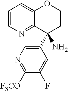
C1=CN=C2C(=C1)OCCC2(C1=CN=C([F3CO])C(F)=C1)N
